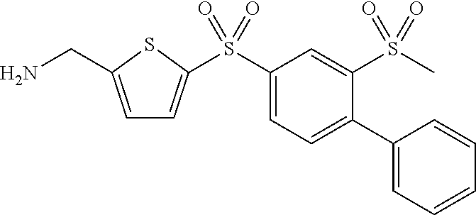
C1=C(CN)SC(S(C2=CC=C(C3=CC=CC=C3)C(S(C)(=O)=O)=C2)(=O)=O)=C1
